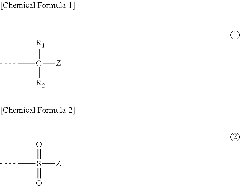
CCC([Z])([R1])[R2].CCS([Z])(=O)=O
